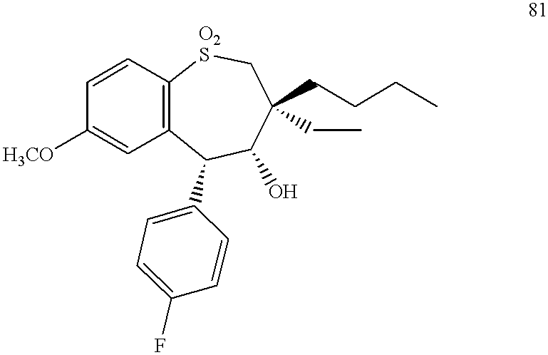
C1=CC2=C(C=C1[H3CO])C(C1=CC=C(F)C=C1)C(O)C(CCCC)(CC)C[O2S]2
